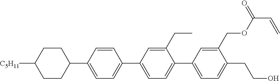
C1CC([C5H11])CCC1C1=CC=C(C2=CC=C(C3=CC=C(CCO)C(COC(C=C)=O)=C3)C(CC)=C2)C=C1
